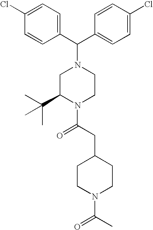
C1=C(Cl)C=CC(C(C2=CC=C(Cl)C=C2)N2CC(C(C)(C)C)N(C(CC3CCN(C(C)=O)CC3)=O)CC2)=C1
